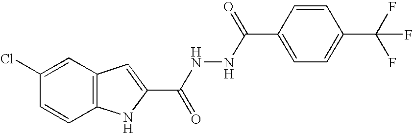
C12=C(C=C(Cl)C=C1)C=C(C(NNC(C1=CC=C(C(F)(F)F)C=C1)=O)=O)N2
